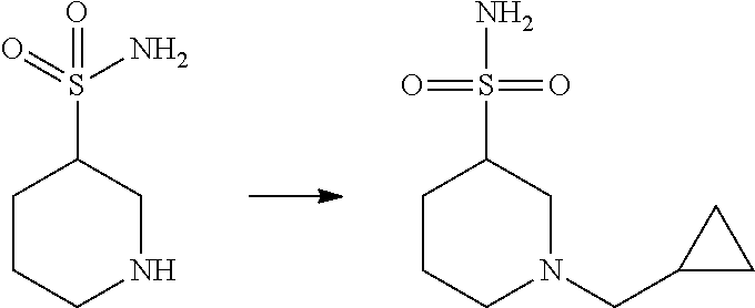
C1CCNCC1S(=O)(N)=O.C1CCN(CC2CC2)CC1S(=O)(N)=O
